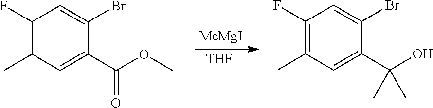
C1(F)=C(C)C=C(C(OC)=O)C(Br)=C1.[MeMgI].[THF].C1(F)=C(C)C=C(C(O)(C)C)C(Br)=C1
